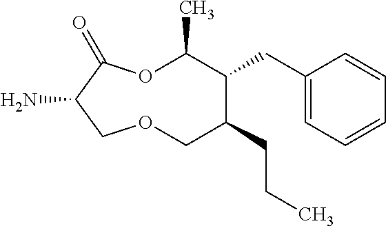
NC1C(=O)OC(C)C(CC2=CC=CC=C2)C(CCC)COC1
